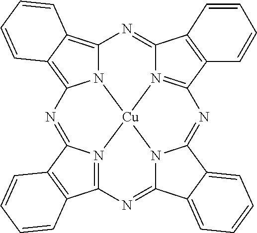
N12C3=C4C(=C1N=C1C5=C(C6=N1[Cu]21N2=C(N=C7C8=CC=CC=C8C(=N6)N71)C1=C(C2=N3)C=CC=C1)C=CC=C5)C=CC=C4
